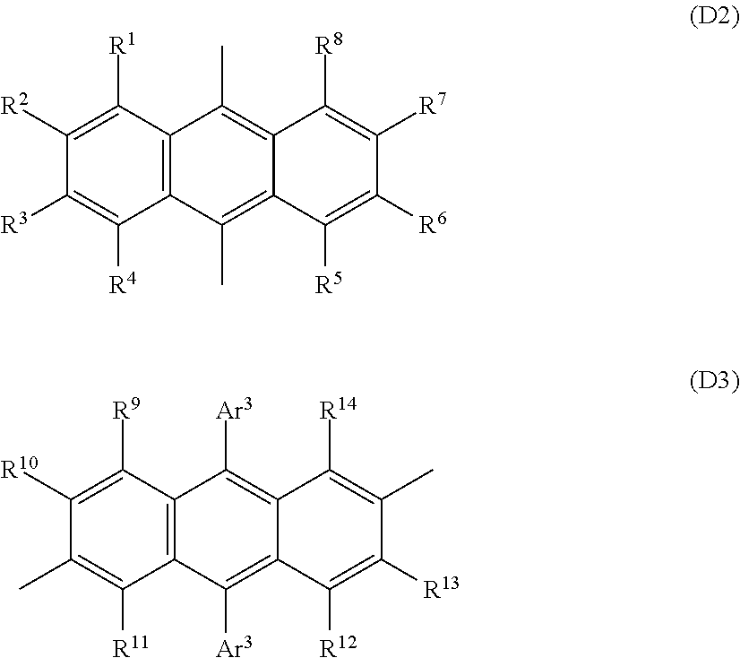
C1([R3])=C([R4])C2=C(C([R1])=C1[R2])C(C)=C1C(=C2C)C([R5])=C([R6])C([R7])=C1[R8].C1(C)=C([R11])C2=C(C([R9])=C1[R10])C([Ar3])=C1C(=C2[Ar3])C([R12])=C([R13])C(C)=C1[R14]
